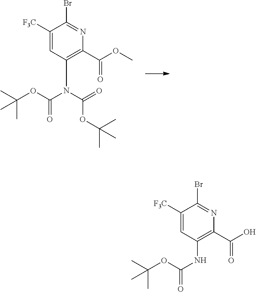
C(C1=C(N(C(=O)OC(C)(C)C)C(OC(C)(C)C)=O)C=C([F3C])C(Br)=N1)(=O)OC.C(C1=C(NC(OC(C)(C)C)=O)C=C([F3C])C(Br)=N1)(=O)O
